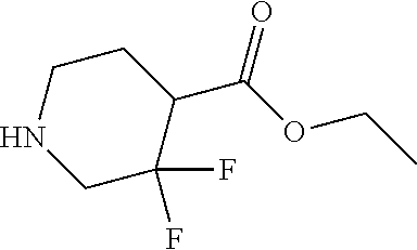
C1CNCC(F)(F)C1C(OCC)=O
